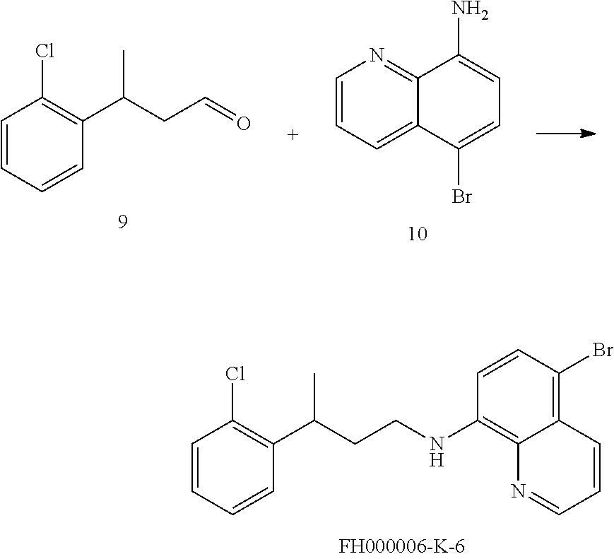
C1=CC=CC(C(CCNC2=C3C(=C(Br)C=C2)C=CC=N3)C)=C1Cl.C1=CC=CC(C(CC=O)C)=C1Cl.C1=CC=C2C(=N1)C(N)=CC=C2Br
